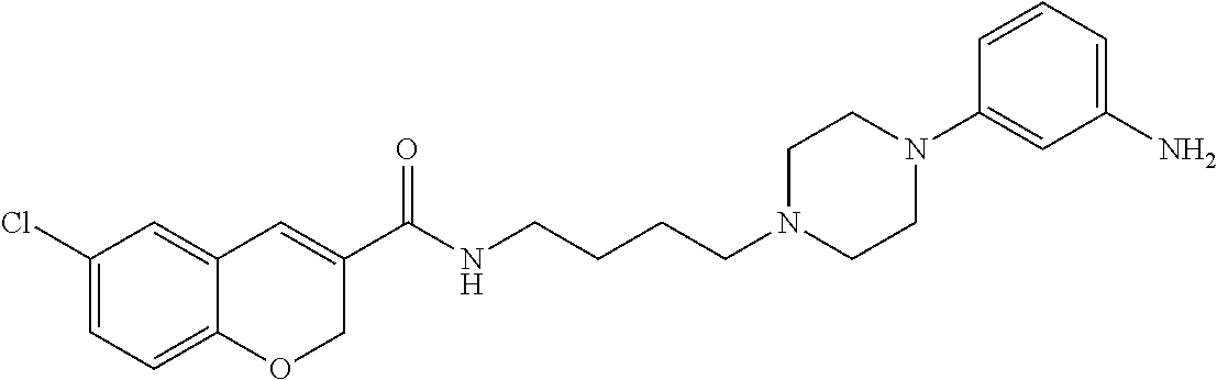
C1(Cl)=CC=C2C(=C1)C=C(C(NCCCCN1CCN(C3=CC(N)=CC=C3)CC1)=O)CO2
